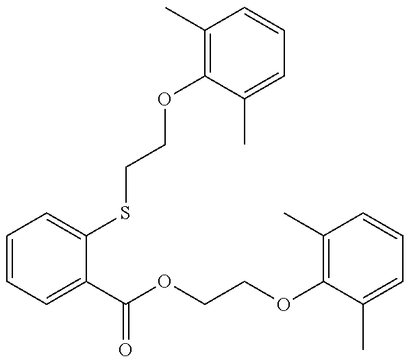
C1=CC=C(C(OCCOC2=C(C)C=CC=C2C)=O)C(SCCOC2=C(C)C=CC=C2C)=C1
